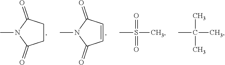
C1=CC(=O)N(C)C1=O.C1CC(=O)N(C)C1=O.S(C)(C)(=O)=O.C(C)(C)(C)C
